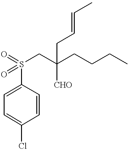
C1=C(Cl)C=CC(S(CC(CCCC)([CHO])CC=CC)(=O)=O)=C1
